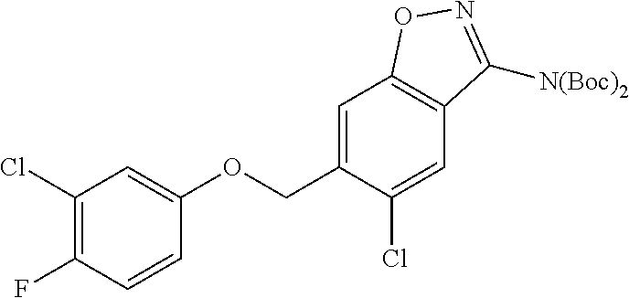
C1=C(COC2=CC(Cl)=C(F)C=C2)C(Cl)=CC2=C1ON=C2[N(Boc)2]
